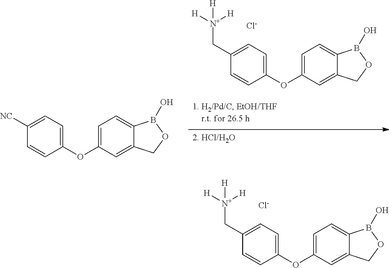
C1(OC2=CC=C3C(=C2)COB3O)=CC=C(C[N+]([H])([H])[H])C=C1.[Cl-].C1(OC2=CC=C3C(=C2)COB3O)=CC=C(C[N+]([H])([H])[H])C=C1.[Cl-].C1(OC2=CC=C3C(=C2)COB3O)=CC=C([NC])C=C1
